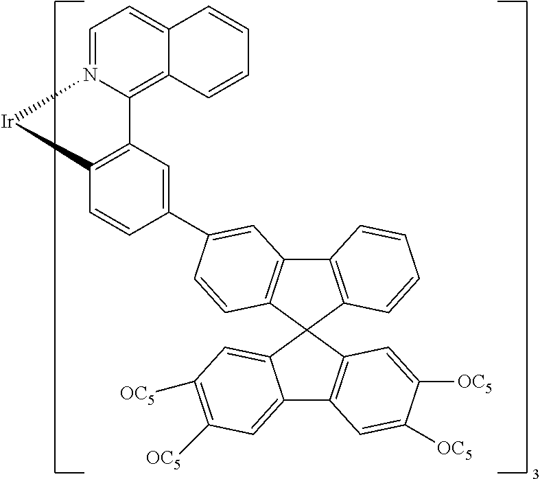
C12=CC=N3C(=C1C=CC=C2)C1=C(C=CC(C2=CC4=C(C5(C6=C4C=CC=C6)C4=C(C6=CC([OC5])=C([OC5])C=C65)C=C([OC5])C([OC5])=C4)C=C2)=C1)[Ir]3
